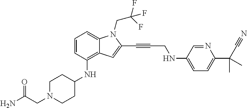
C1=CC(NC2CCN(CC(N)=O)CC2)=C2C(=C1)N(CC(F)(F)F)C(C#CCNC1=CC=C(C(C#N)(C)C)N=C1)=C2
